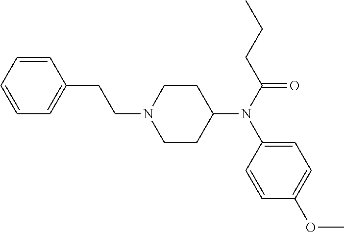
C1(CCN2CCC(N(C3=CC=C(OC)C=C3)C(CCC)=O)CC2)=CC=CC=C1
